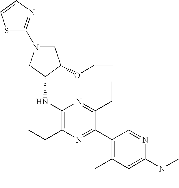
C1N(C2=NC=CS2)CC(NC2=C(CC)N=C(C3=C(C)C=C(N(C)C)N=C3)C(CC)=N2)C1OCC
